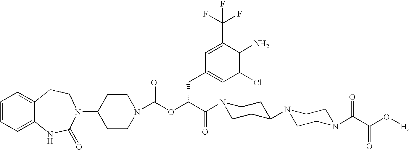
C1=CC=C2C(=C1)CCN(C1CCN(C(OC(C(=O)N3CCC(N4CCN(C(C(O[H])=O)=O)CC4)CC3)CC3=CC(Cl)=C(N)C(C(F)(F)F)=C3)=O)CC1)C(=O)N2
